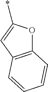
C12=C(C=C(*)O1)C=CC=C2
